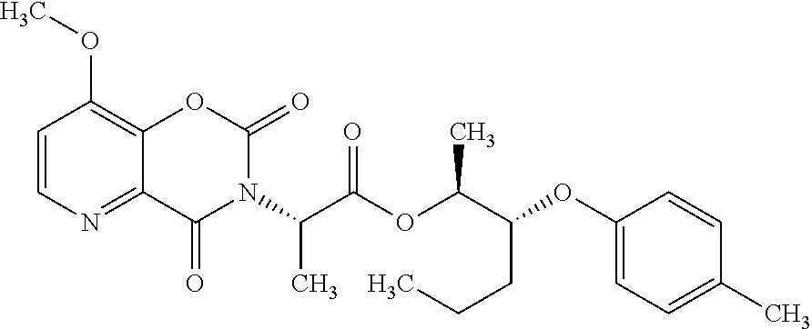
C12=NC=CC(OC)=C1OC(=O)N(C(C(OC(C(OC1=CC=C(C)C=C1)CCC)C)=O)C)C2=O
